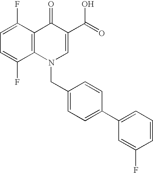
C12=C(C(F)=CC=C1F)C(=O)C(C(=O)O)=CN2CC1=CC=C(C2=CC=CC(F)=C2)C=C1
